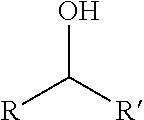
[R]C([R])O
